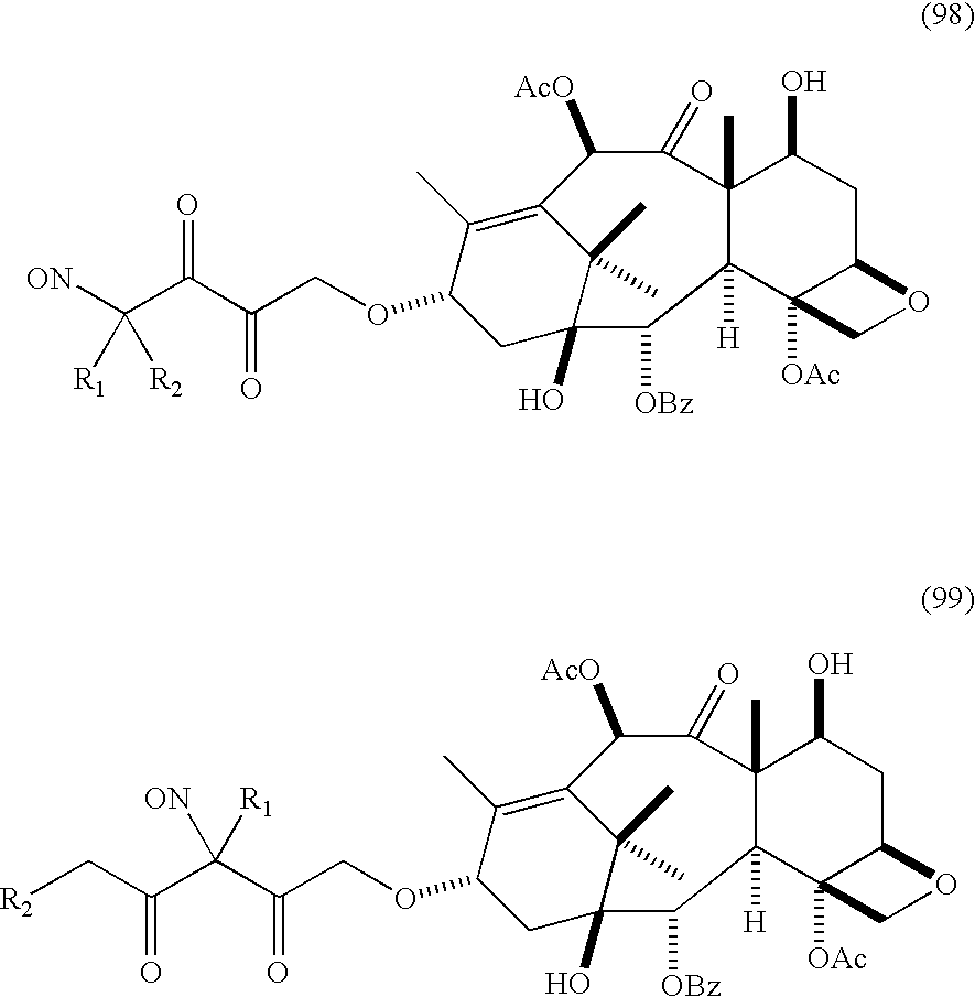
C12(C)C([H])(C3([OAc])C(CC1O)OC3)C([OBz])C1(O)C(C)(C)C(=C(C)C(OCC(C(C([ON])([R1])[R2])=O)=O)C1)C([AcO])C2=O.C12(C)C([H])(C3([OAc])C(CC1O)OC3)C([OBz])C1(O)C(C)(C)C(=C(C)C(OCC(C(C(C[R2])=O)([ON])[R1])=O)C1)C([AcO])C2=O
